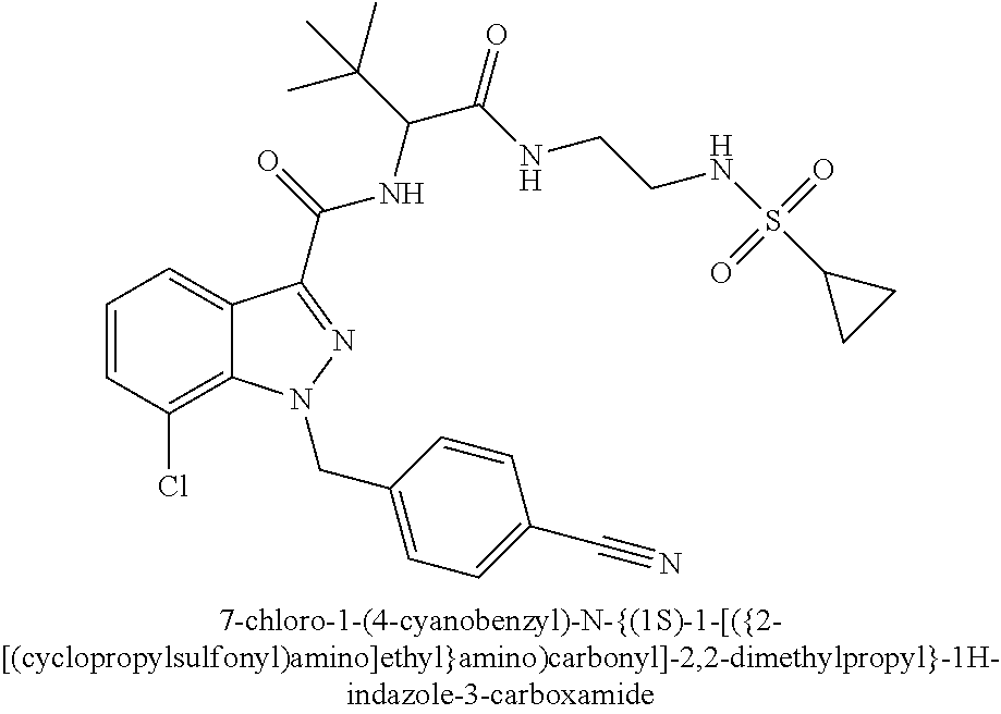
C1=CC(Cl)=C2C(=C1)C(C(=O)NC(C(NCCNS(C1CC1)(=O)=O)=O)C(C)(C)C)=NN2CC1=CC=C(C#N)C=C1
